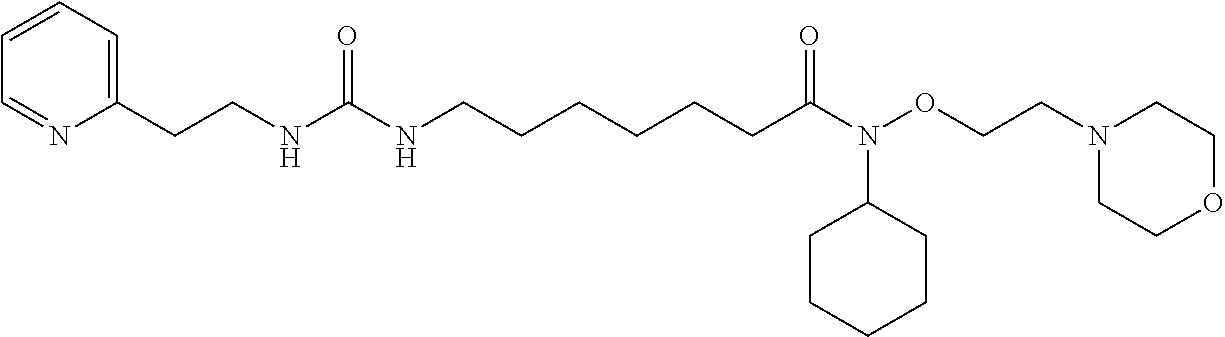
C1(CCNC(=O)NCCCCCCC(=O)N(C2CCCCC2)OCCN2CCOCC2)=CC=CC=N1
